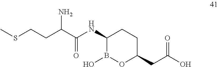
S(CCC(C(NC1B(O)OC(CC(O)=O)CC1)=O)N)C
